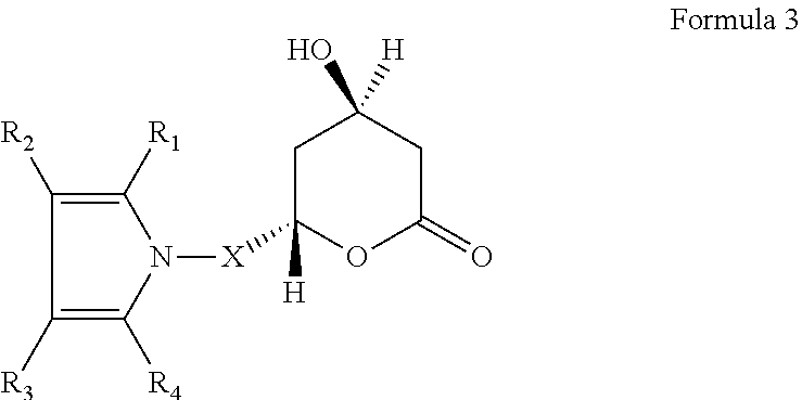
C1C([X]N2C([R1])=C([R2])C([R3])=C2[R4])([H])OC(=O)CC1(O)[H]
